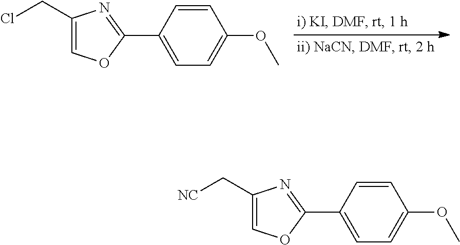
C1(C2=NC(CCl)=CO2)=CC=C(OC)C=C1.C1(C2=NC(C[NC])=CO2)=CC=C(OC)C=C1
